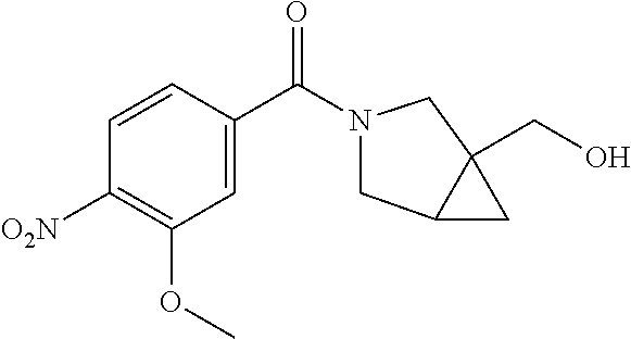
C1=C(C(=O)N2CC3CC3(CO)C2)C=CC([O2N])=C1OC
